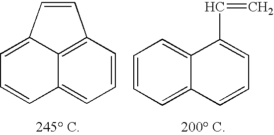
C1=CC2=C3C(=C1)C=CC=C3C=C2.C1=CC=C2C(=C1)C(C=C)=CC=C2
